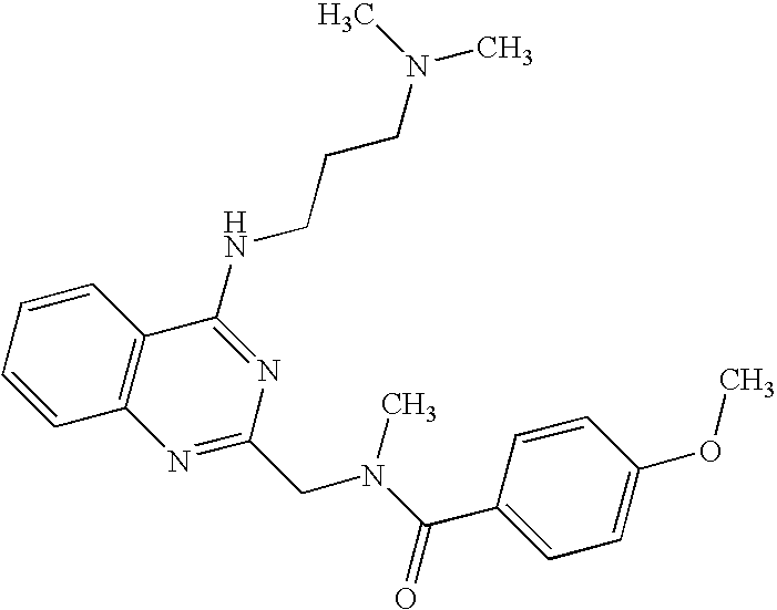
C1=CC=CC2=C1N=C(CN(C(=O)C1=CC=C(OC)C=C1)C)N=C2NCCCN(C)C
